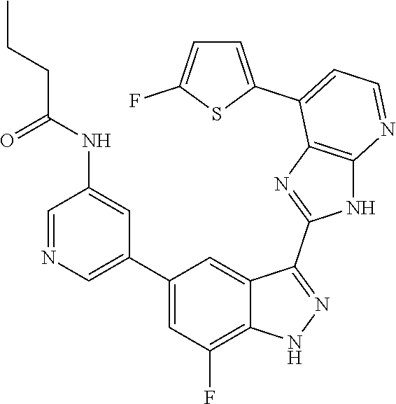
C1=NC=C(C2=CC(F)=C3C(=C2)C(C2=NC4=C(N2)N=CC=C4C2=CC=C(F)S2)=NN3)C=C1NC(CCC)=O
